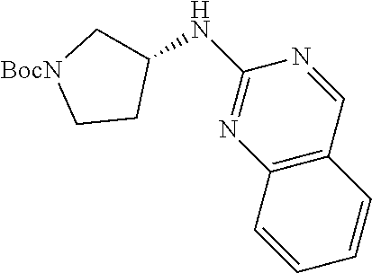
C1(NC2=NC3=C(C=N2)C=CC=C3)C[BocN]CC1
